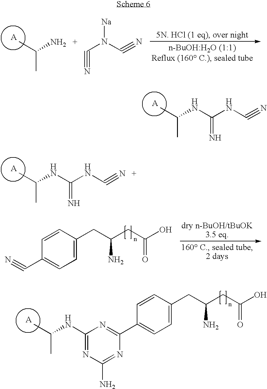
C(C(CC(O)=O)N)C1=CC=C(C2=NC(NC(C)C)=NC(N)=N2)C=C1.NC(C)C.[Na]N(C#N)C#N.C(=N)(NC#N)NC(C)C.C(=N)(NC#N)NC(C)C.C(C(CC(O)=O)N)C1=CC=C(C#N)C=C1
